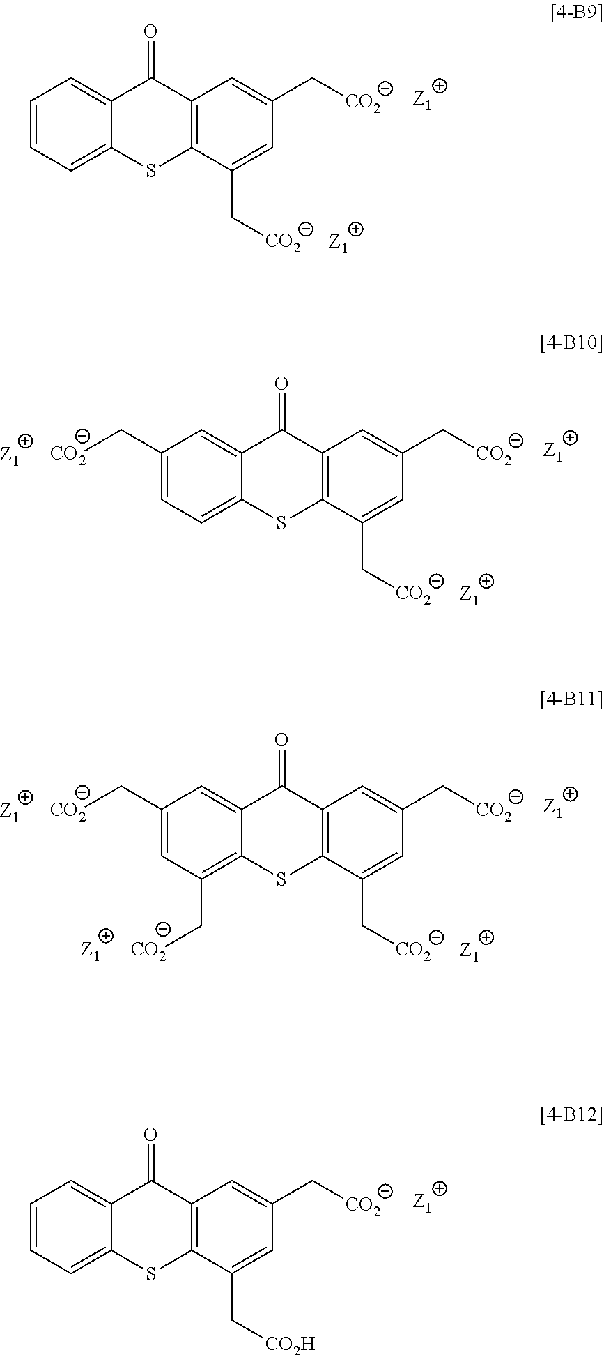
C1=CC=C2C(=C1)C(=O)C1=C(S2)C(C[CO2])=CC(C[CO2])=C1.[Z1].[Z1].C1(C[CO2])=CC=C2C(=C1)C(=O)C1=C(S2)C(C[CO2])=CC(C[CO2])=C1.[Z1].[Z1].[Z1].C1(C[CO2])=CC(C[CO2])=C2C(=C1)C(=O)C1=C(S2)C(C[CO2])=CC(C[CO2])=C1.[Z1].[Z1].[Z1].[Z1].C1=CC=C2C(=C1)C(=O)C1=C(S2)C(C[CO2H])=CC(C[CO2])=C1.[Z1]
